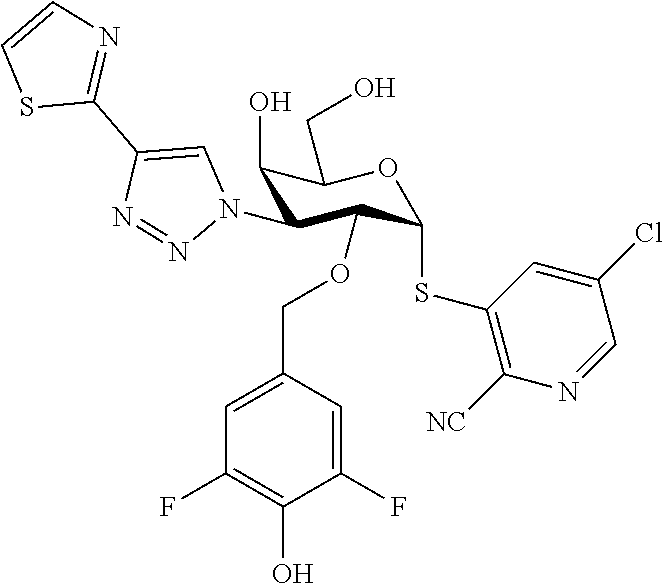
C1(O)C(N2C=C(C3=NC=CS3)N=N2)C(OCC2=CC(F)=C(O)C(F)=C2)C(SC2=C([NC])N=CC(Cl)=C2)OC1CO
